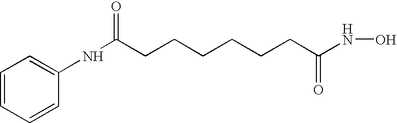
C1=CC=CC(NC(CCCCCCC(NO)=O)=O)=C1
